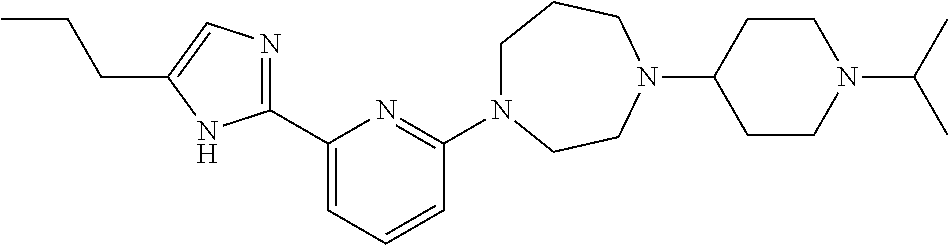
C1N(C2=NC(C3=NC=C(CCC)N3)=CC=C2)CCN(C2CCN(C(C)C)CC2)CC1
